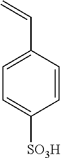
C1=CC(C=C)=CC=C1[SO3H]
